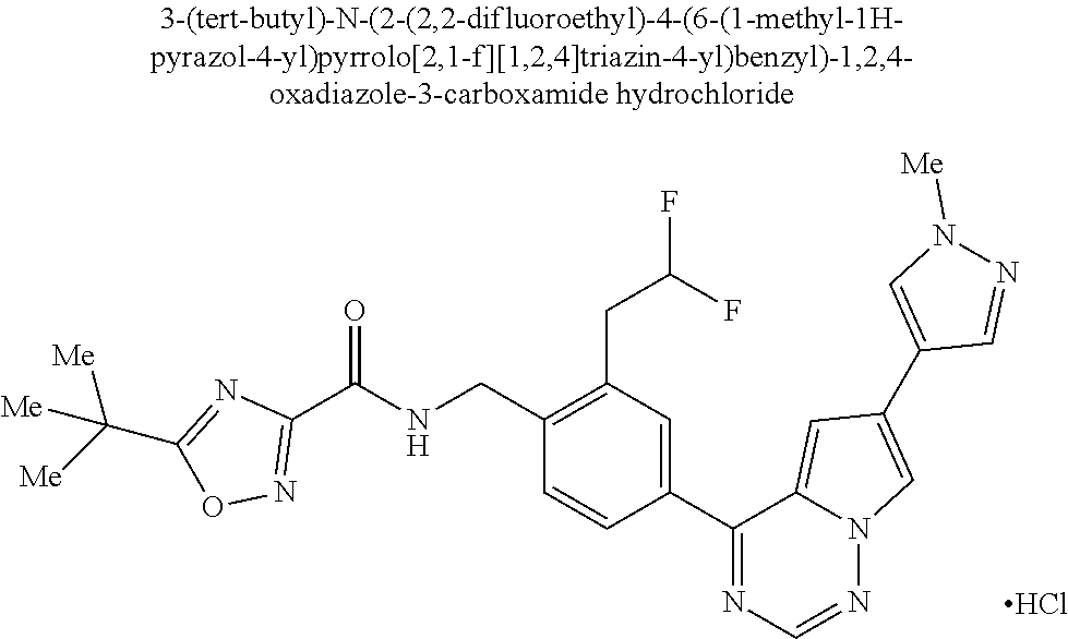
C1(C(NCC2=C(CC(F)F)C=C(C3=NC=NN4C3=CC(C3=CN([Me])N=C3)=C4)C=C2)=O)=NOC(C([Me])([Me])[Me])=N1.Cl
